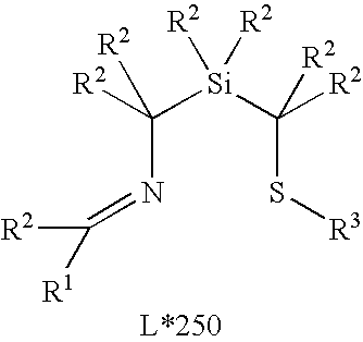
C(N=C([R2])[R1])([Si](C(S[R3])([R2])[R2])([R2])[R2])([R2])[R2]
